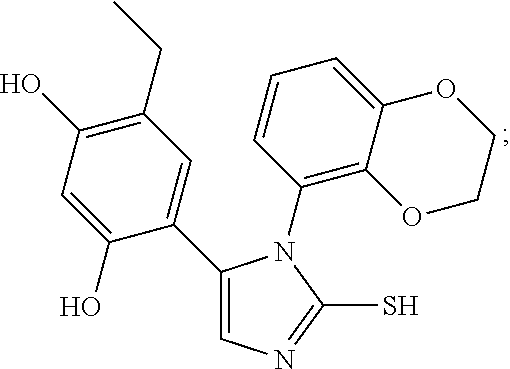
C1(C2=CN=C(S)N2C2=C3C(=CC=C2)OCCO3)=CC(CC)=C(O)C=C1O
